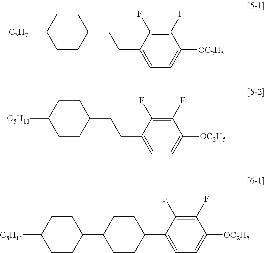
[C3H7]C1CCC(CCC2=CC=C([OC2H5])C(F)=C2F)CC1.[C5H11]C1CCC(CCC2=CC=C([OC2H5])C(F)=C2F)CC1.[C5H11]C1CCC(C2CCC(C3=CC=C([OC2H5])C(F)=C3F)CC2)CC1
